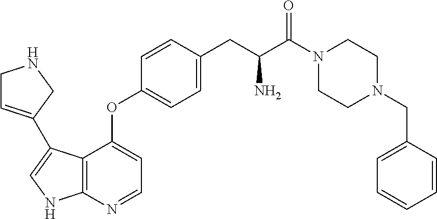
C12=C(N=CC=C1OC1=CC=C(CC(C(=O)N3CCN(CC4=CC=CC=C4)CC3)N)C=C1)NC=C2C1=CCNC1
